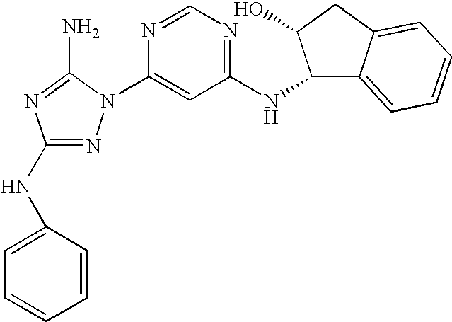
N1=C(NC2=CC=CC=C2)N=C(N)N1C1=CC(NC2C3=CC=CC=C3CC2O)=NC=N1
